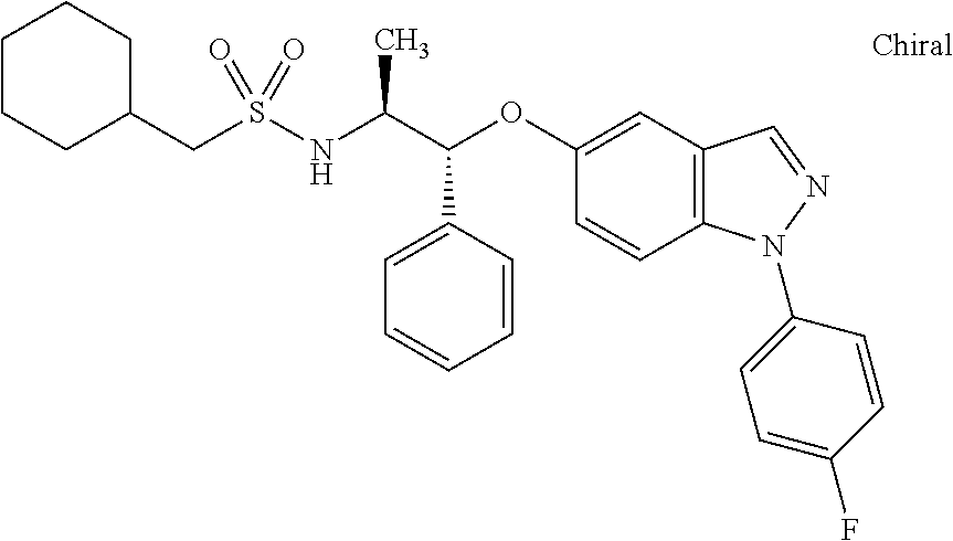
C1=CC=CC(C(C(NS(=O)(=O)CC2CCCCC2)C)OC2=CC3=C(N(C4=CC=C(F)C=C4)N=C3)C=C2)=C1
